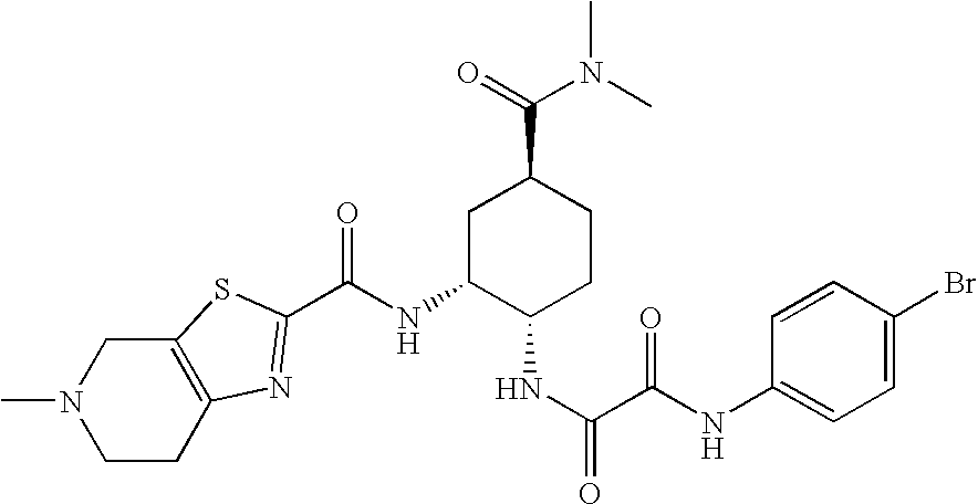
C1CC2=C(CN1C)SC(C(NC1C(NC(C(NC3=CC=C(Br)C=C3)=O)=O)CCC(C(=O)N(C)C)C1)=O)=N2
